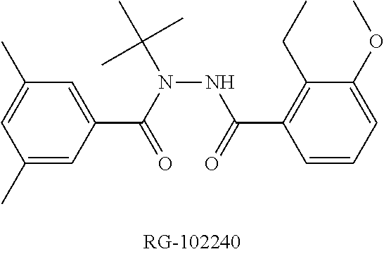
C1(C)=CC(C(N(NC(C2=C(CC)C(OC)=CC=C2)=O)C(C)(C)C)=O)=CC(C)=C1
